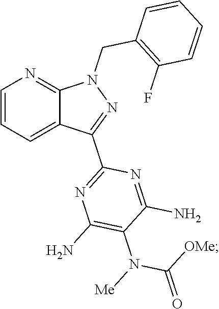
C1=CC=C2C(=N1)N(CC1=C(F)C=CC=C1)N=C2C1=NC(N)=C(N([Me])C([OMe])=O)C(N)=N1
